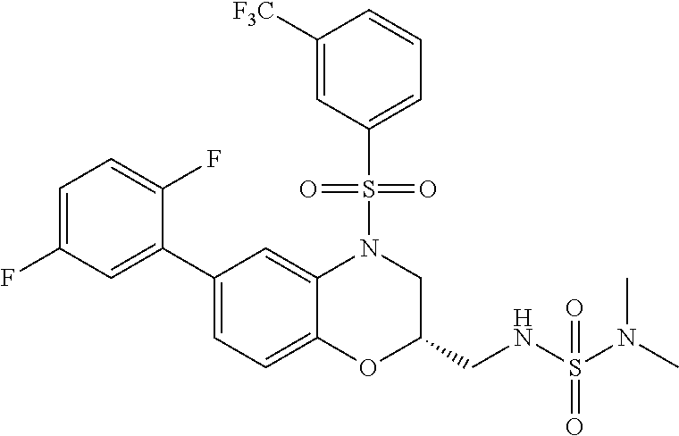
C1(C2=CC(F)=CC=C2F)=CC=C2C(=C1)N(S(C1=CC=CC([F3C])=C1)(=O)=O)CC(CNS(N(C)C)(=O)=O)O2
